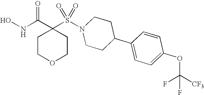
C1(S(N2CCC(C3=CC=C(OC([CF3])(F)F)C=C3)CC2)(=O)=O)(C(NO)=O)CCOCC1
